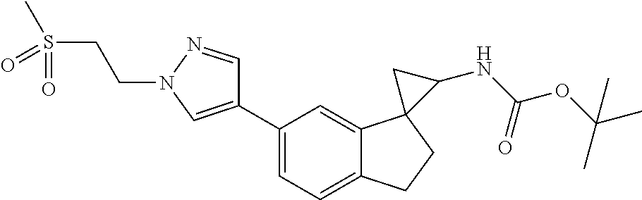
C1=C(C2=CN(CCS(C)(=O)=O)N=C2)C=C2C(=C1)CCC21C(NC(OC(C)(C)C)=O)C1
